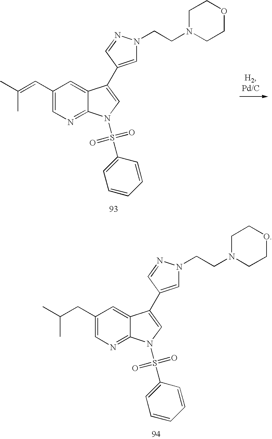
C1(CC(C)C)=CN=C2C(=C1)C(C1=CN(CCN3CCOCC3)N=C1)=CN2S(=O)(C1=CC=CC=C1)=O.C1(C=C(C)C)=CN=C2C(=C1)C(C1=CN(CCN3CCOCC3)N=C1)=CN2S(=O)(C1=CC=CC=C1)=O
